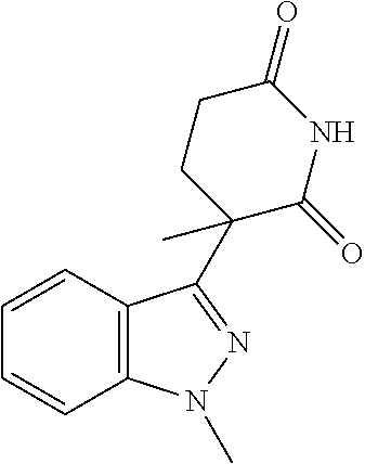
C1=CC2=C(C=C1)N(C)N=C2C1(C)C(=O)NC(=O)CC1
